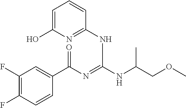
C1(F)=C(F)C=CC(C(N=C(NC(COC)C)NC2=NC(O)=CC=C2)=O)=C1
